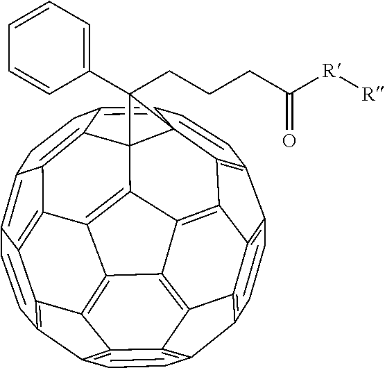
C1=CC2=C3C4=C1C1=C5C4=C4C6=C3C3=C2C=CC2=C3C3=C6C6=C4C47C5(C(=C5CCC8=C9C(=C6C8=C45)C3=C2C=C9)C=C1)C7(CCCC([R][R])=O)C1=CC=CC=C1
